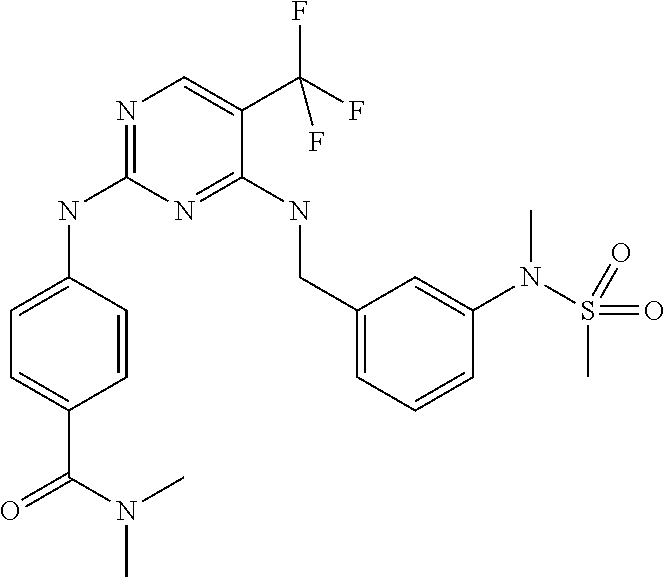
C1=C(C(=O)N(C)C)C=CC(NC2=NC=C(C(F)(F)F)C(NCC3=CC=CC(N(C)S(C)(=O)=O)=C3)=N2)=C1
